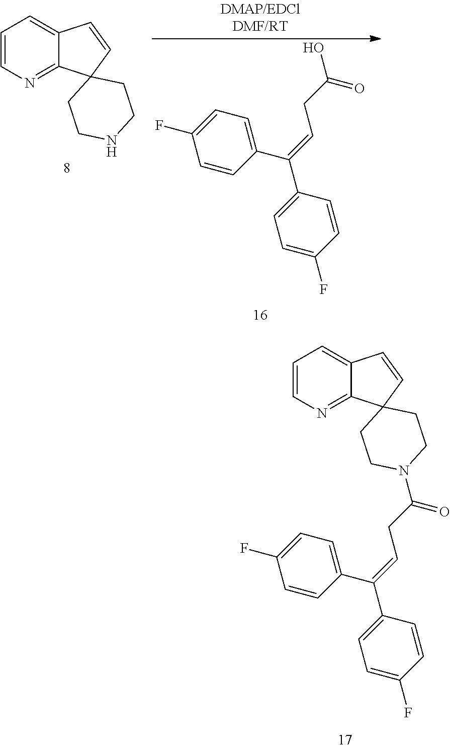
C1=CN=C2C(=C1)C=CC21CCN(C(CC=C(C2=CC=C(F)C=C2)C2=CC=C(F)C=C2)=O)CC1.C1=C(F)C=CC(C(=CCC(O)=O)C2=CC=C(F)C=C2)=C1.C1=CN=C2C(=C1)C=CC21CCNCC1
